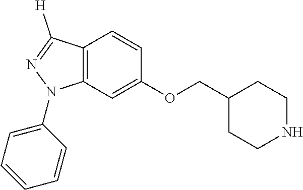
C1(OCC2CCNCC2)=CC2=C(C=C1)C([H])=NN2C1=CC=CC=C1
